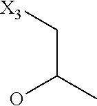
C(C[X3])(C)O
